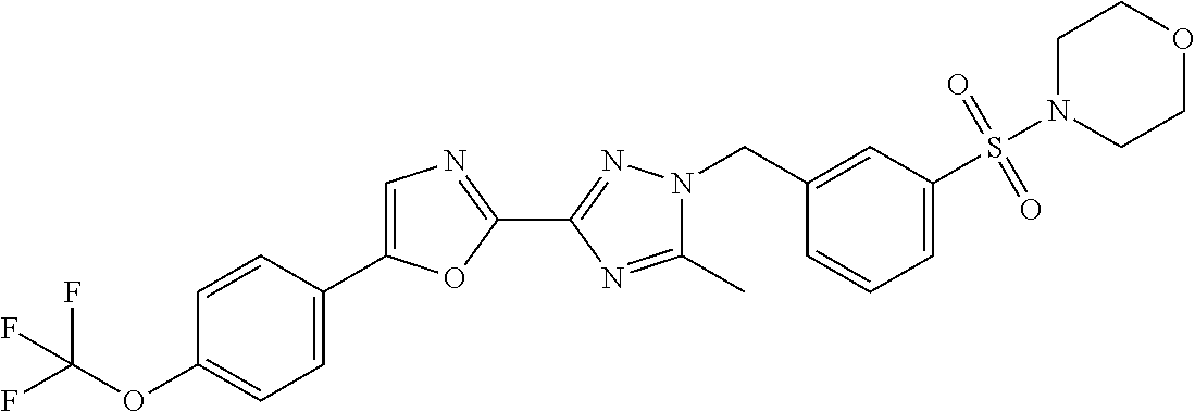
C1(C)=NC(C2=NC=C(C3=CC=C(OC(F)(F)F)C=C3)O2)=NN1CC1=CC(S(N2CCOCC2)(=O)=O)=CC=C1
